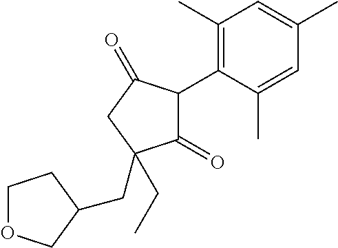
C1(=O)C(C2=C(C)C=C(C)C=C2C)C(=O)CC1(CC1COCC1)CC
